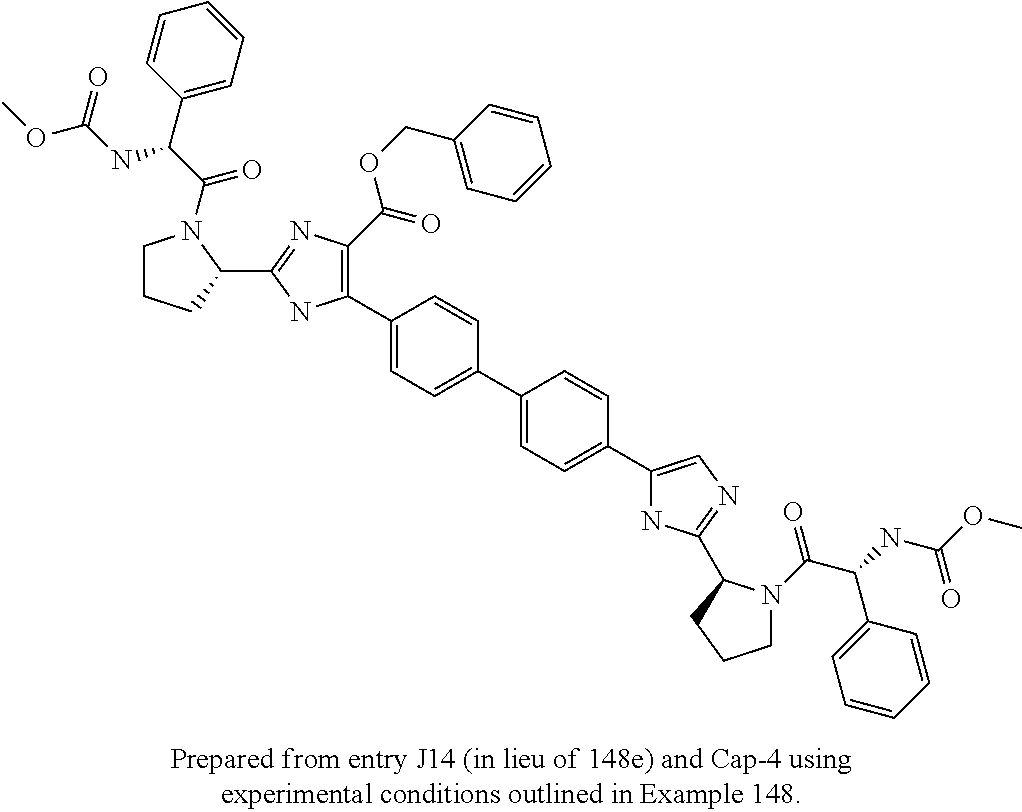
C1(C2=C(C(=O)OCC3=CC=CC=C3)N=C(C3N(C(C(C4=CC=CC=C4)NC(OC)=O)=O)CCC3)N2)=CC=C(C2=CC=C(C3=CN=C(C4N(C(C(C5=CC=CC=C5)NC(OC)=O)=O)CCC4)N3)C=C2)C=C1
